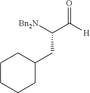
[Bn2N]C(C([H])=O)CC1CCCCC1
